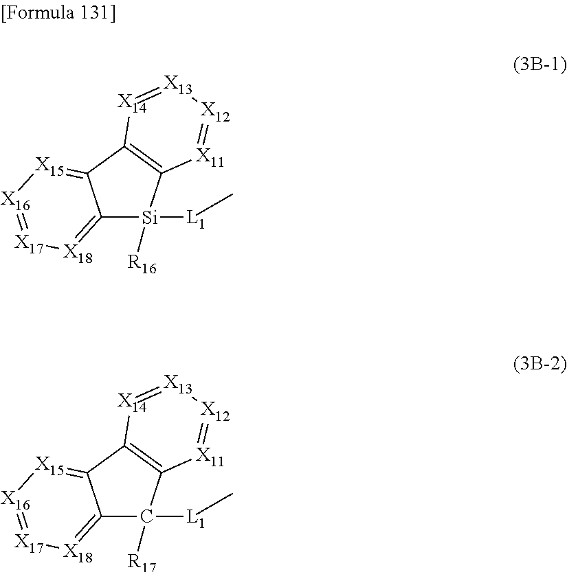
C12=[X18][X17]=[X16][X15]=C1C1=C([Si]2([R16])[L1]C)[X11]=[X12][X13]=[X14]1.C12=[X18][X17]=[X16][X15]=C1C1=C(C2([R17])[L1]C)[X11]=[X12][X13]=[X14]1
